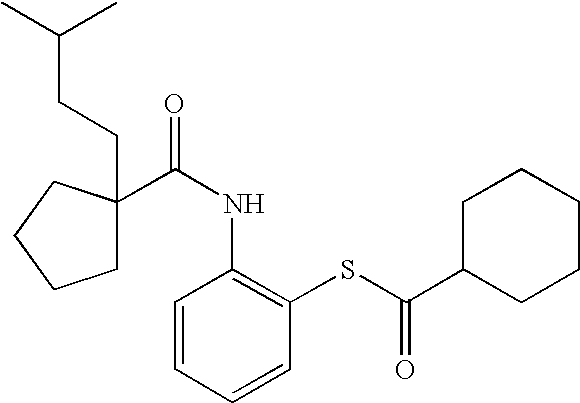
C(CC(C)C)C1(C(NC2=C(SC(=O)C3CCCCC3)C=CC=C2)=O)CCCC1
